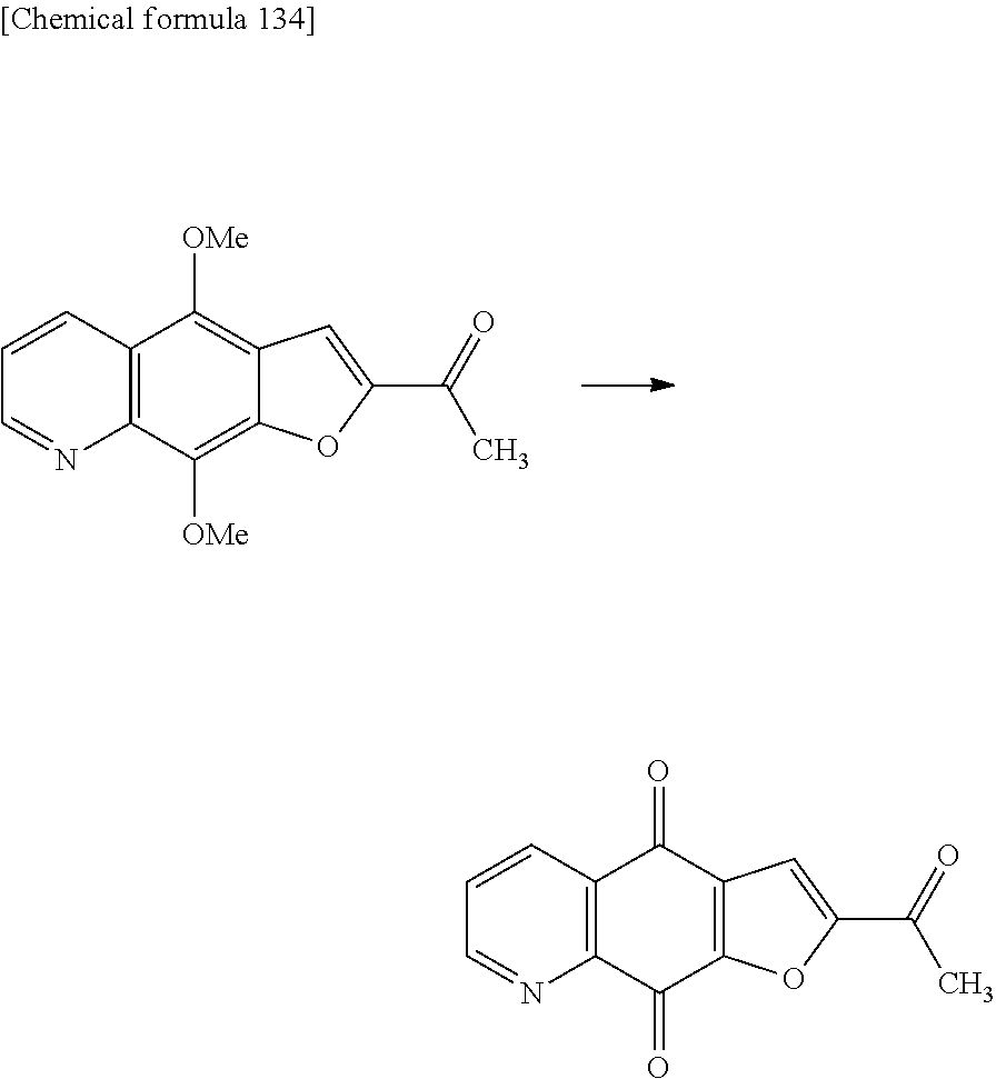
C12=C(C([OMe])=C3C(=C1[OMe])C=C(C(=O)C)O3)N=CC=C2.C12=C(C(=O)C3=C(C1=O)C=C(C(=O)C)O3)N=CC=C2
